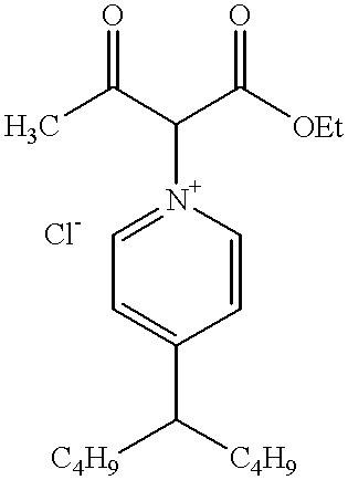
CC(C(C([OEt])=O)[N+]1=CC=C(C([C4H9])[C4H9])C=C1)=O
